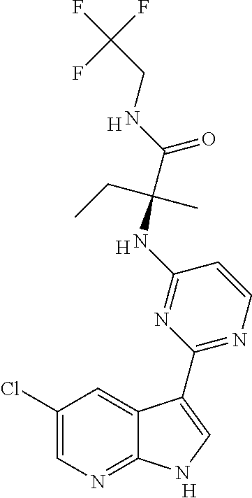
[H].C1=CN=C(C2=CNC3=NC=C(Cl)C=C32)N=C1NC(C(NCC(F)(F)F)=O)(CC)C.[H].[H]
